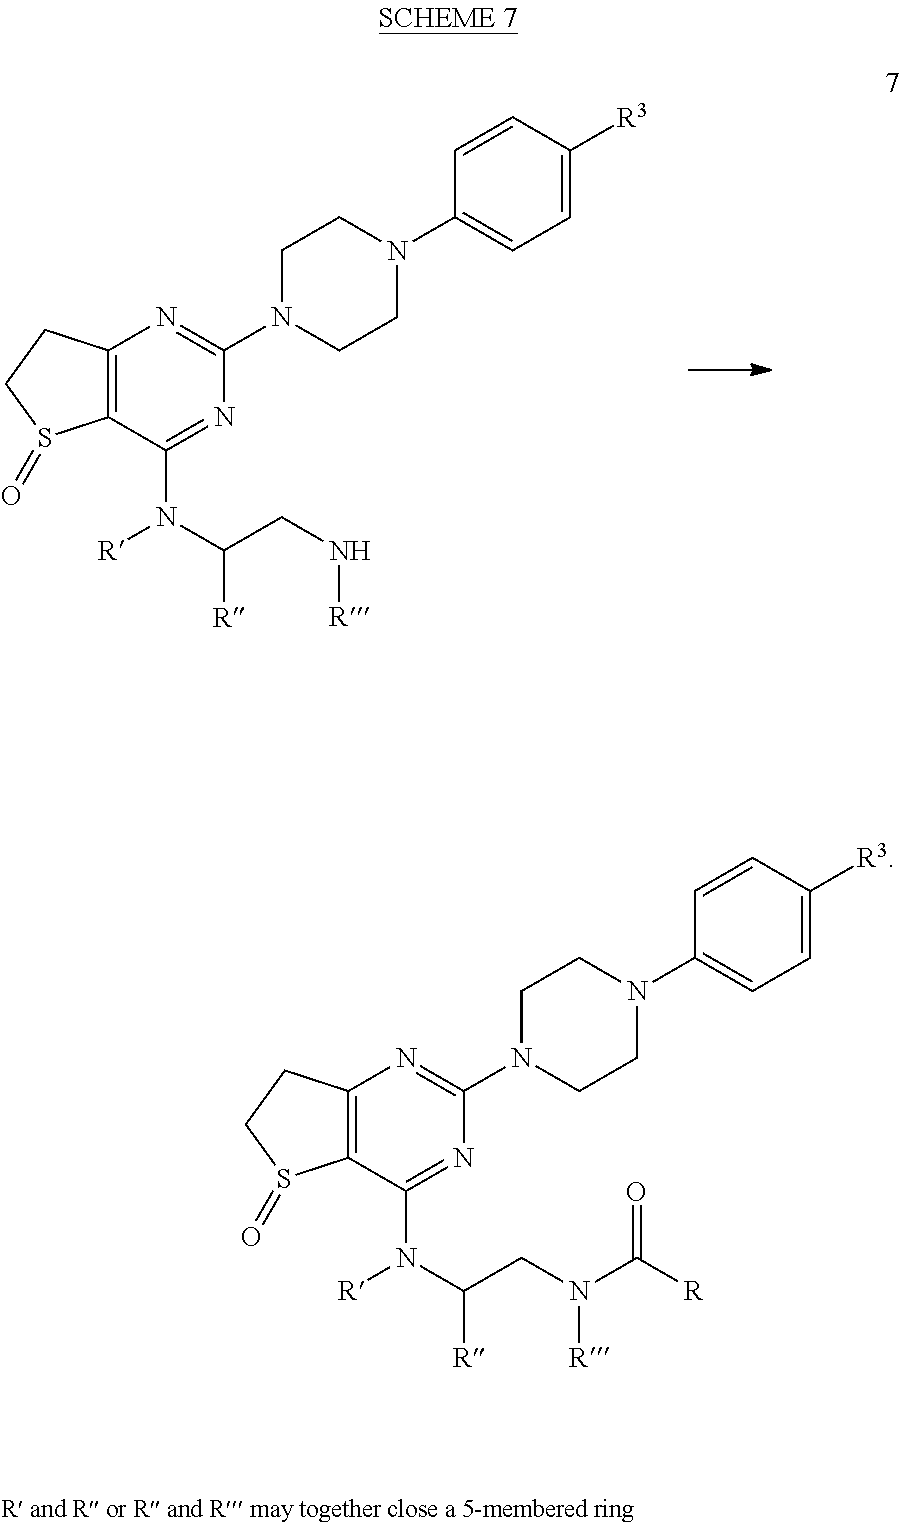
C12=C(C(N(C(CN[R])[R])[R])=NC(N3CCN(C4=CC=C([R3])C=C4)CC3)=N1)S(=O)CC2.C12=C(C(N(C(CN([R])C([R])=O)[R])[R])=NC(N3CCN(C4=CC=C([R3])C=C4)CC3)=N1)S(=O)CC2
